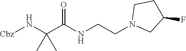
[Cbz]NC(C(NCCN1CC(F)CC1)=O)(C)C
